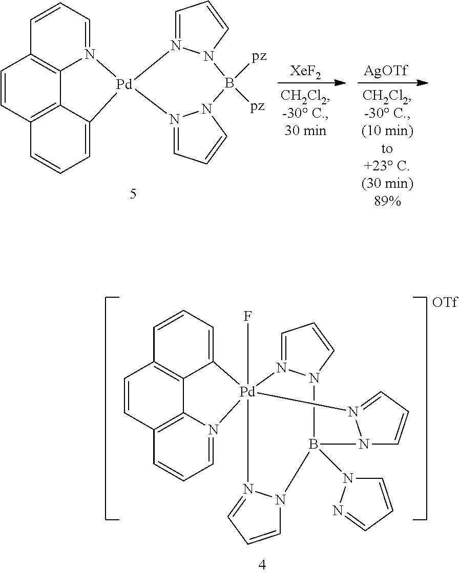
[OTf].C1=CC2=C3C4=C1C=CC=C4[Pd]14(F)(N3=CC=C2)N2=CC=CN2B(N2C=CC=N2)(N2C=CC=N12)N1C=CC=N41.C1=CC2=C3C4=C1C=CC=N4[Pd]1(C3=CC=C2)N2=CC=CN2B([pz])([pz])N2N1=CC=C2.[XeF2].[AgOTf]
